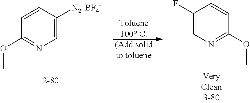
C1=CC(OC)=NC=C1[N2+BF4-].[Toluene100 C].[(Add solidto toluene].C1=CC(OC)=NC=C1F
